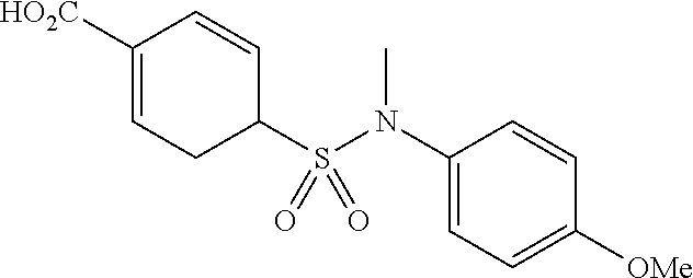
C1([HO2C])=CCC(S(N(C2=CC=C([OMe])C=C2)C)(=O)=O)C=C1
